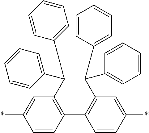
*C1=CC2=C(C=C1)C1=C(C(C3=CC=CC=C3)(C3=CC=CC=C3)C2(C2=CC=CC=C2)C2=CC=CC=C2)C=C(*)C=C1
